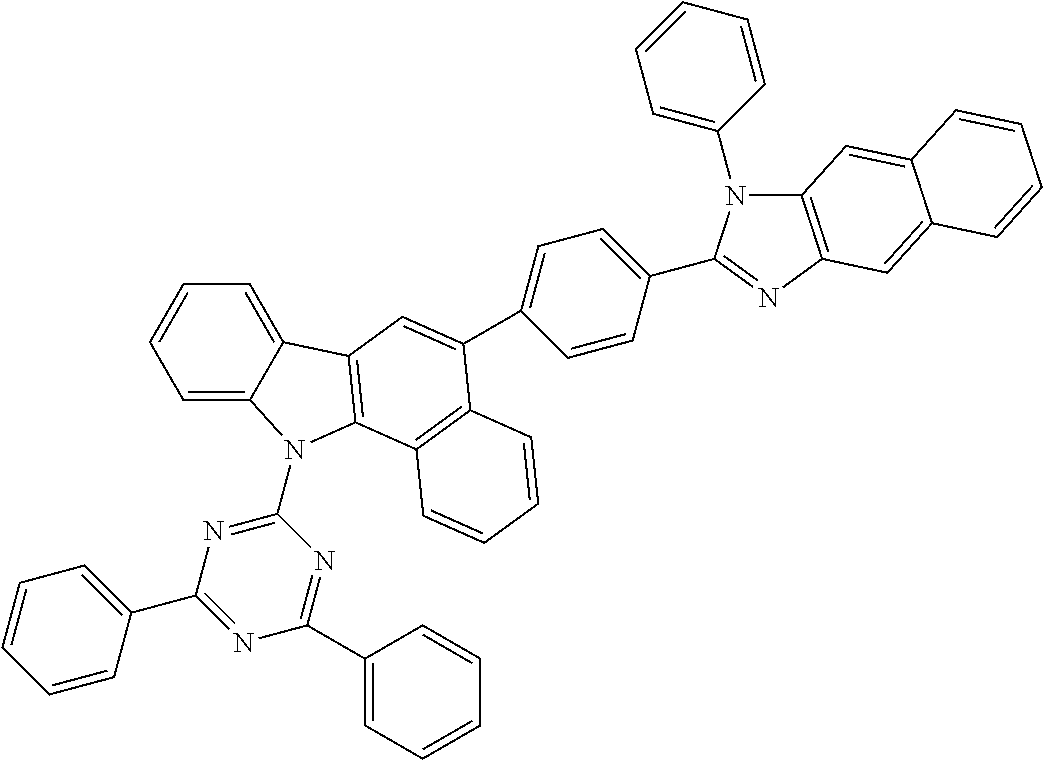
C1=C2C(=CC=C1)C1=C(N2C2=NC(C3=CC=CC=C3)=NC(C3=CC=CC=C3)=N2)C2=C(C(C3=CC=C(C4=NC5=C(N4C4=CC=CC=C4)C=C4C(=C5)C=CC=C4)C=C3)=C1)C=CC=C2
